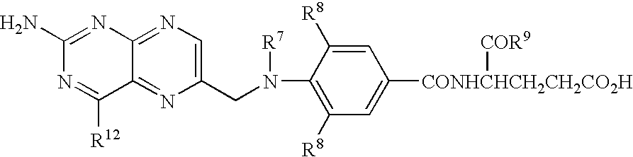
C1(CN([R7])C2=C([R8])C=C([CONHCHCH2CH2CO2H][COR9])C=C2[R8])=CN=C2C(=N1)C([R12])=NC(N)=N2
